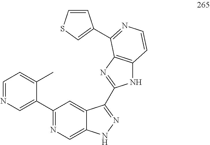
C1=NC=C(C2=NC=C3C(=C2)C(C2=NC4=C(N2)C=CN=C4C2=CSC=C2)=NN3)C(C)=C1
